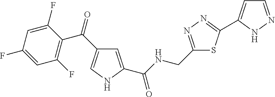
C1=C(F)C(C(C2=CNC(C(NCC3=NN=C(C4=CC=NN4)S3)=O)=C2)=O)=C(F)C=C1F
